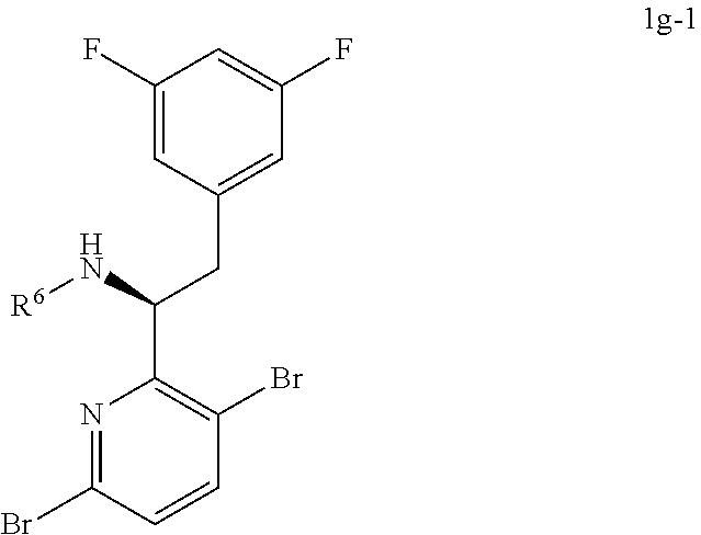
C1=CC(Br)=NC(C(N[R6])CC2=CC(F)=CC(F)=C2)=C1Br
